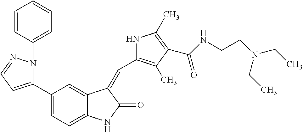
C1(C2=CC=NN2C2=CC=CC=C2)=CC=C2C(=C1)C(=CC1=C(C)C(C(NCCN(CC)CC)=O)=C(C)N1)C(=O)N2
